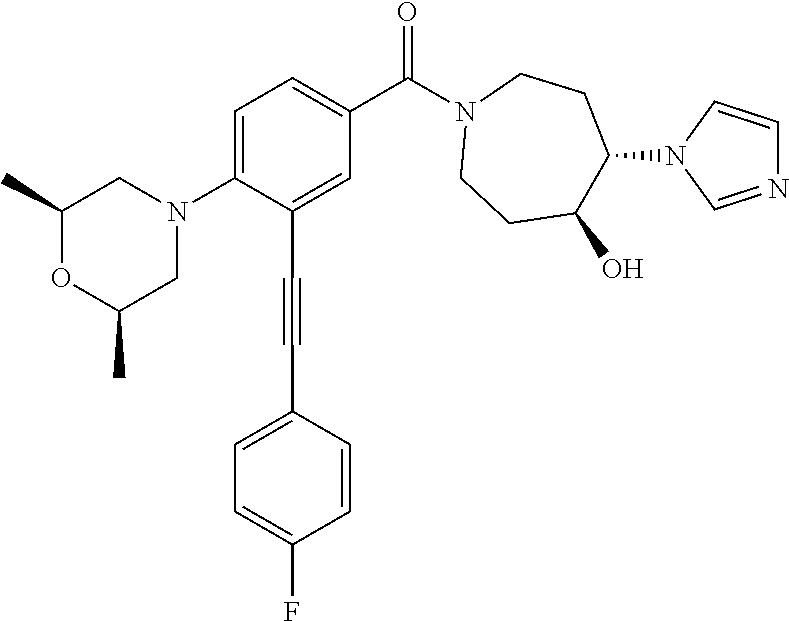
C1(C)OC(C)CN(C2=CC=C(C(N3CCC(O)C(N4C=NC=C4)CC3)=O)C=C2C#CC2=CC=C(F)C=C2)C1
